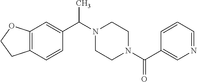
C12=C(C=CC(C(N3CCN(C(C4=CN=CC=C4)=O)CC3)C)=C1)CCO2
